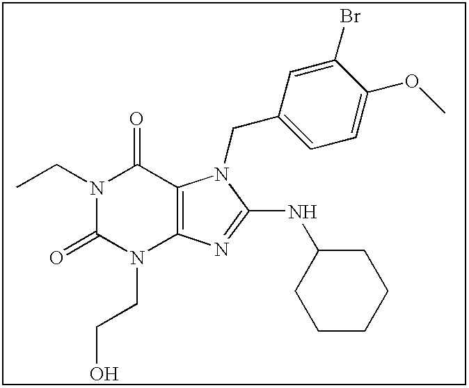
CCN1C(=O)N(CCO)C2=C(C1=O)N(CC1=CC=C(OC)C(Br)=C1)C(NC1CCCCC1)=N2
